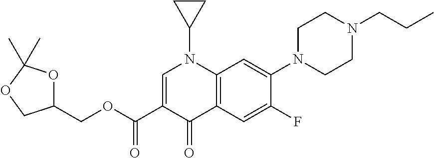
C1(COC(C2=CN(C3CC3)C3=C(C2=O)C=C(F)C(N2CCN(CCC)CC2)=C3)=O)OC(C)(C)OC1
